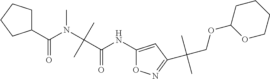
C1(C(N(C(C(NC2=CC(C(COC3OCCCC3)(C)C)=NO2)=O)(C)C)C)=O)CCCC1
